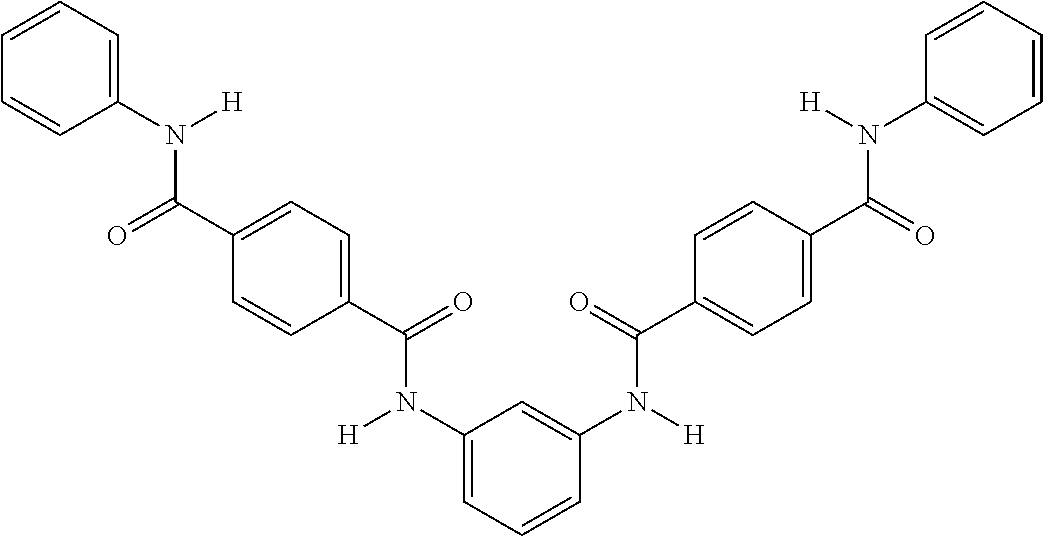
C1=CC=C(N([H])C(C2=CC=C(C(=O)N(C3=CC=CC(N(C(C4=CC=C(C(N(C5=CC=CC=C5)[H])=O)C=C4)=O)[H])=C3)[H])C=C2)=O)C=C1
